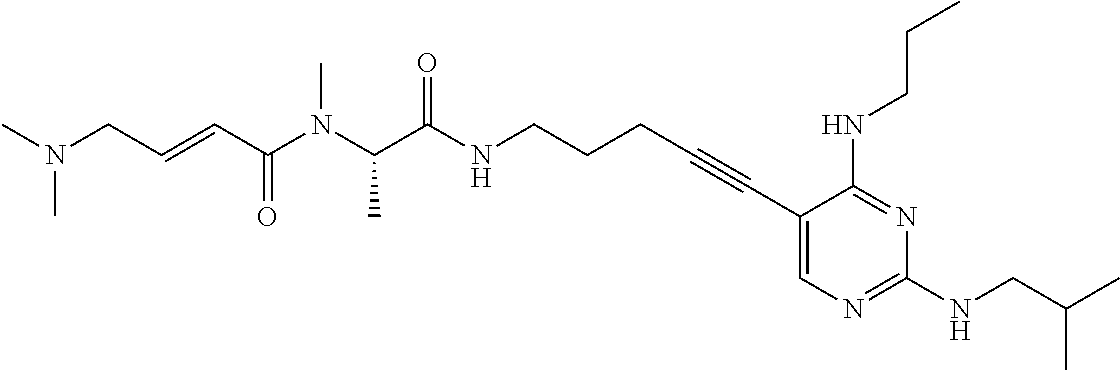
C(C(NCCCC#CC1=CN=C(NCC(C)C)N=C1NCCC)=O)(N(C(C=CCN(C)C)=O)C)C
